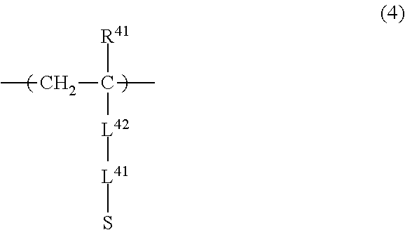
CCC(C)([R41])[L42][L41]S
